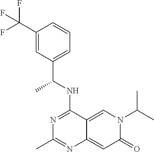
C1(C(F)(F)F)=CC(C(NC2=NC(C)=NC3=CC(=O)N(C(C)C)C=C23)C)=CC=C1
